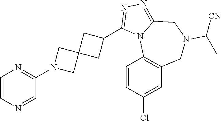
C1=CN=CC(N2CC3(C2)CC(C2=NN=C4N2C2=C(CN(C([CN])C)C4)C=C(Cl)C=C2)C3)=N1
